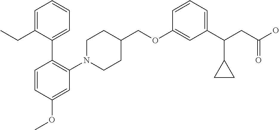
C1(OCC2CCN(C3=C(C4=CC=CC=C4CC)C=CC(OC)=C3)CC2)=CC(C(CC(O)=O)C2CC2)=CC=C1
